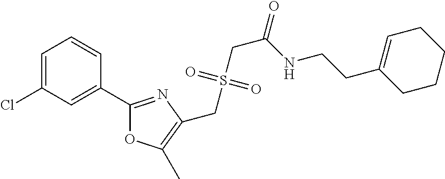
C1=C(Cl)C=C(C2=NC(CS(CC(=O)NCCC3=CCCCC3)(=O)=O)=C(C)O2)C=C1
